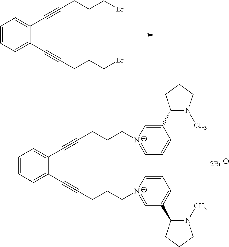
C1=CC=C(C#CCCCBr)C(C#CCCCBr)=C1.C1=CC=C(C#CCCC[N+]2=CC(C3N(C)CCC3)=CC=C2)C(C#CCCC[N+]2=CC=CC(C3N(C)CCC3)=C2)=C1
